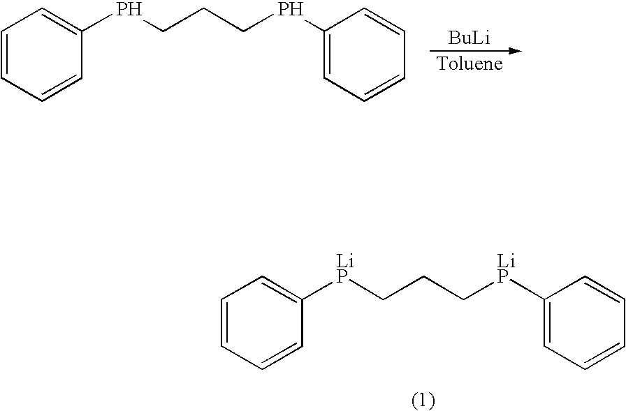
[BuLi].C1=CC=CC(PCCCPC2=CC=CC=C2)=C1.C1=CC=CC([LiP]CCC[LiP]C2=CC=CC=C2)=C1
